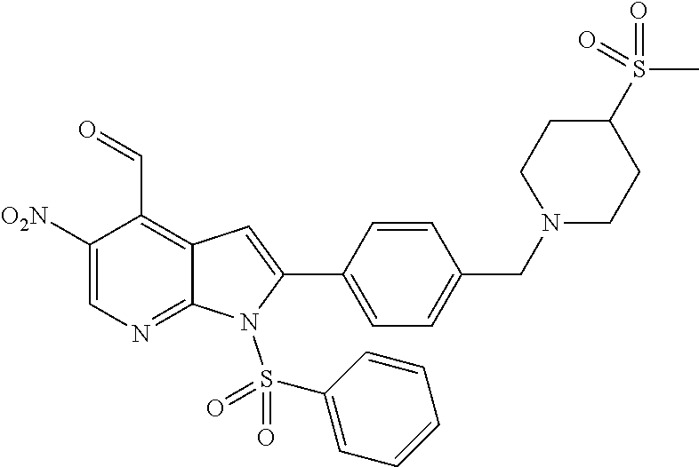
C1([O2N])=CN=C2C(=C1C=O)C=C(C1=CC=C(CN3CCC(S(=O)(C)=O)CC3)C=C1)N2S(=O)(=O)C1=CC=CC=C1
